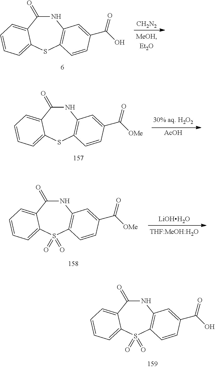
N1C(=O)C2=CC=CC=C2S(=O)(=O)C2=C1C=C(C(O)=O)C=C2.N1C(=O)C2=CC=CC=C2SC2=C1C=C(C(O)=O)C=C2.[CH2N2].N1C(=O)C2=CC=CC=C2SC2=C1C=C(C([OMe])=O)C=C2.[AcOH].N1C(=O)C2=CC=CC=C2S(=O)(=O)C2=C1C=C(C([OMe])=O)C=C2.[LiOHH2O]
